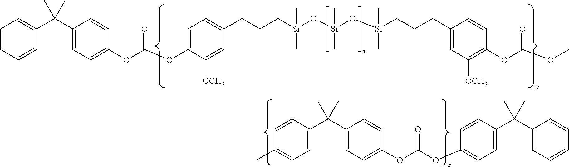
C1=CC=CC(C(C2=CC=C(OC(OC3=CC=C(CCC[Si](O[Si](O[Si](CCCC4=CC([OCH3])=C(OC(=O)OC)C=C4)(C)C)(C)C)(C)C)C=C3[OCH3])=O)C=C2)(C)C)=C1.CC1=CC=C(C(C)(C2=CC=C(OC(=O)OC3=CC=C(C(C4=CC=CC=C4)(C)C)C=C3)C=C2)C)C=C1
